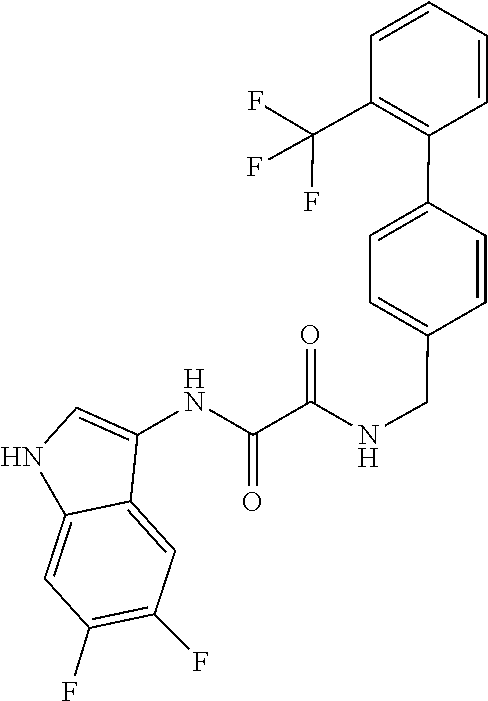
C12=CC(F)=C(F)C=C1C(NC(=O)C(=O)NCC1=CC=C(C3=C(C(F)(F)F)C=CC=C3)C=C1)=CN2
